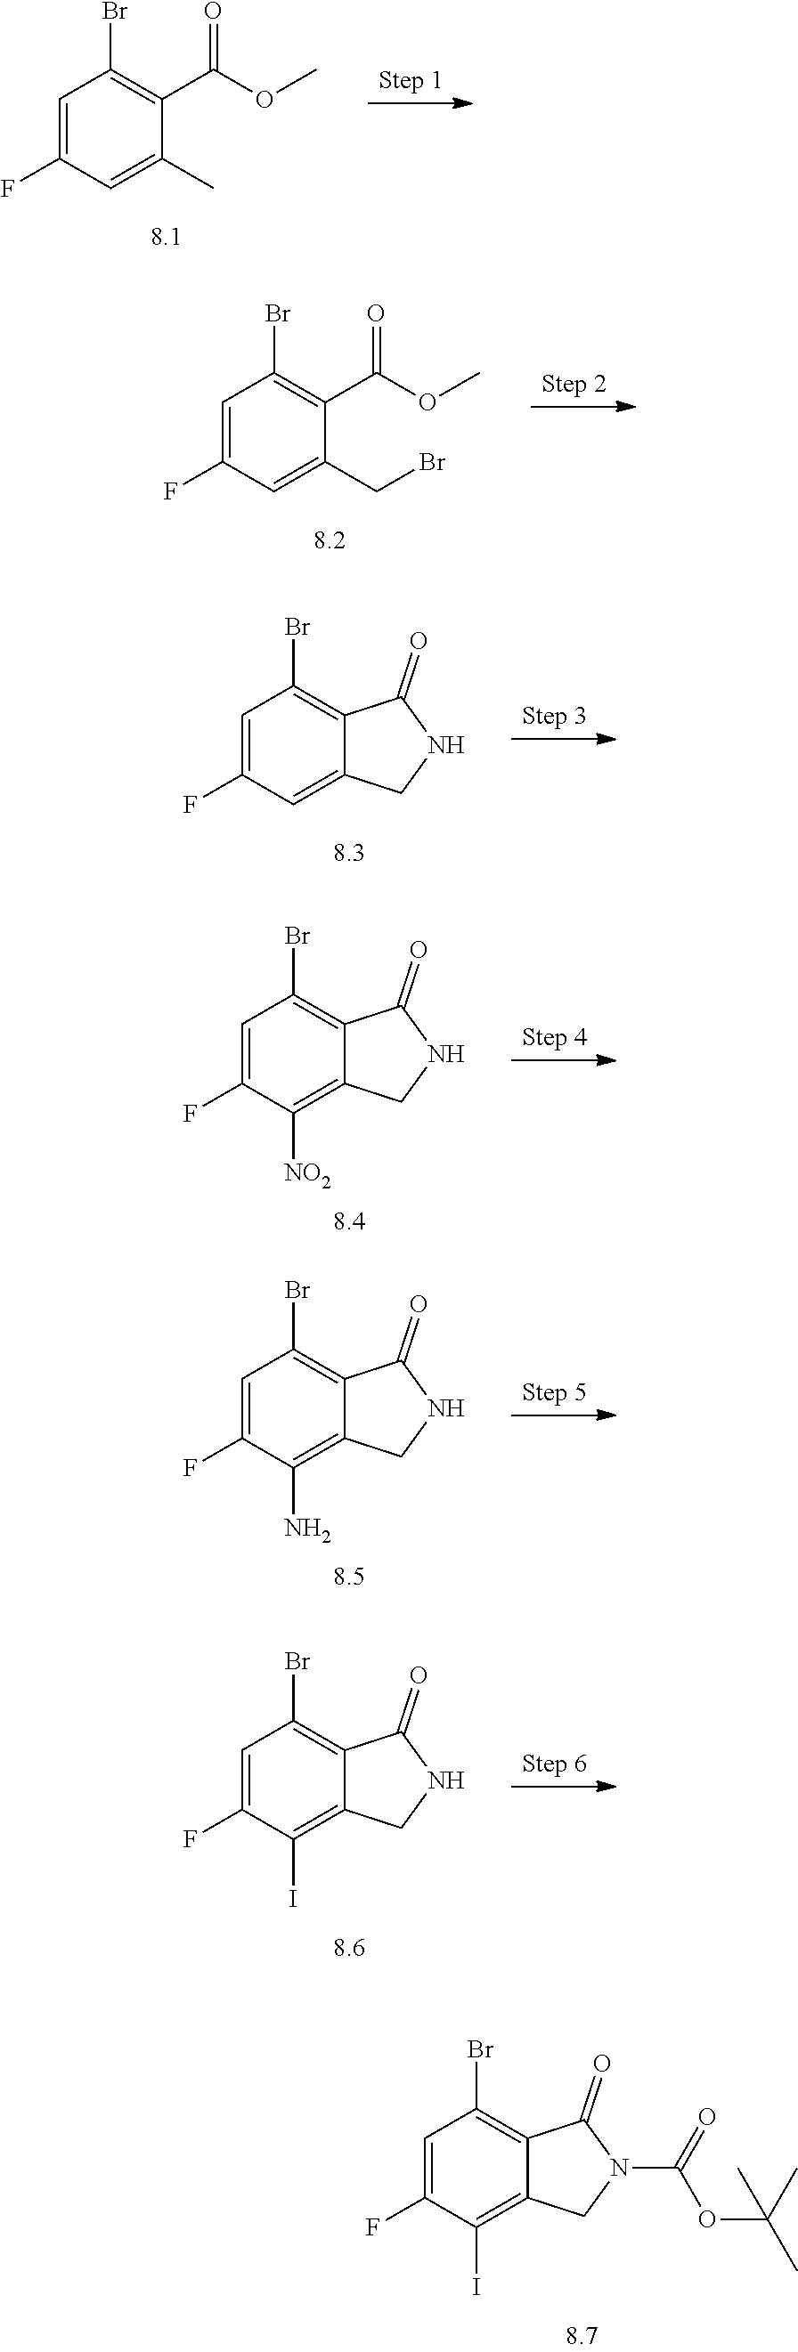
C1=C(F)C=C(C)C(C(OC)=O)=C1Br.C1=C(F)C=C(CBr)C(C(OC)=O)=C1Br.C1=C(F)C=C2C(=C1Br)C(=O)NC2.C1=C(F)C([NO2])=C2C(=C1Br)C(=O)NC2.C1=C(F)C(N)=C2C(=C1Br)C(=O)NC2.C1=C(F)C(I)=C2C(=C1Br)C(=O)NC2.C1=C(F)C(I)=C2C(=C1Br)C(=O)N(C(=O)OC(C)(C)C)C2
